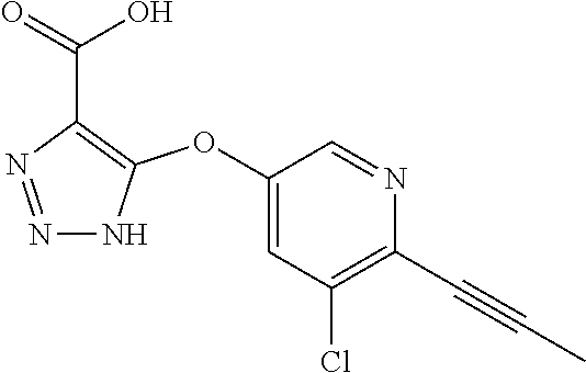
C1(OC2=C(C(=O)O)N=NN2)=CC(Cl)=C(C#CC)N=C1
